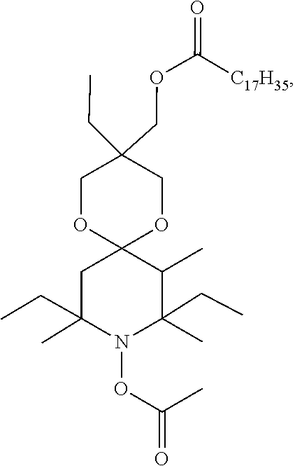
C1(CC)(COC(=O)[C17H35])COC2(OC1)CC(CC)(C)N(OC(=O)C)C(C)(CC)C2C
